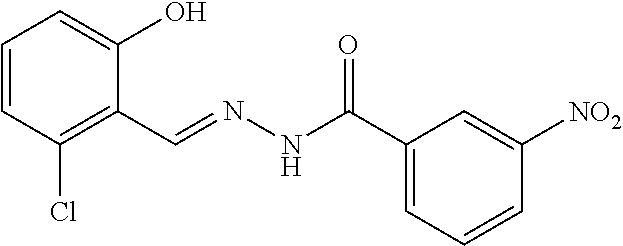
C1=CC(Cl)=C(C=NNC(=O)C2=CC=CC([NO2])=C2)C(O)=C1
